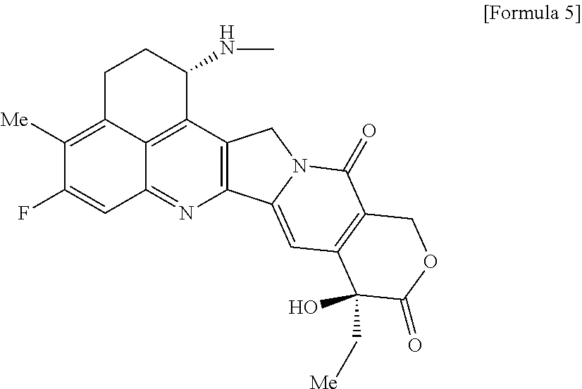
C12=C3C4=C(N=C1C=C(F)C([Me])=C2CCC3NC)C1=CC2=C(C(=O)N1C4)COC(=O)C2(O)C[Me]
